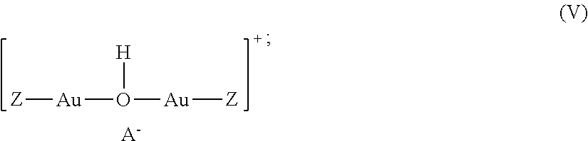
[Z][Au]O([Au][Z])[H].[A-]
